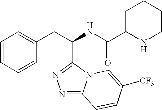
N1=C2N(C(C(CC3=CC=CC=C3)NC(C3NCCCC3)=O)=N1)C=C([CF3])C=C2
